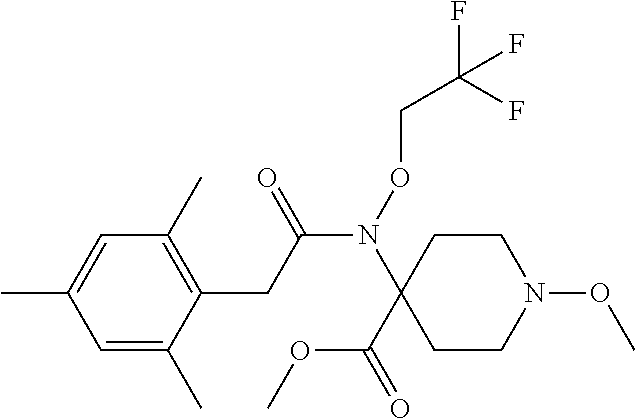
C1=C(C)C=C(C)C(CC(N(OCC(F)(F)F)C2(C(=O)OC)CCN(OC)CC2)=O)=C1C
